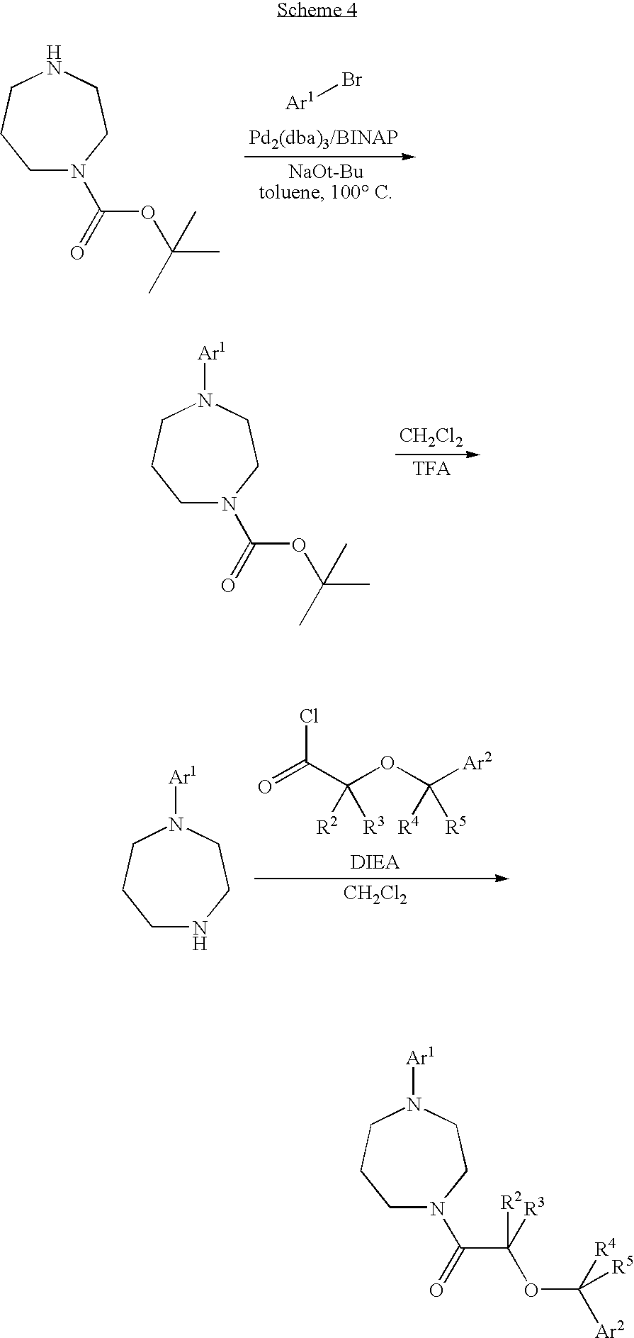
C1N(C(=O)OC(C)(C)C)CCNCC1.[Ar1]Br.C1N(C(=O)OC(C)(C)C)CCN([Ar1])CC1.[CH2Cl2].O=C(C(OC([Ar2])([R4])[R5])([R2])[R3])Cl.[CH2Cl2].C1NCCN([Ar1])CC1.C1N(C(=O)C(OC([Ar2])([R4])[R5])([R3])[R2])CCN([Ar1])CC1
